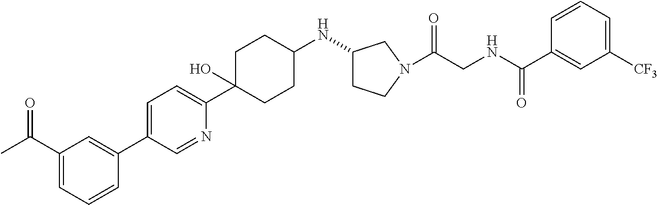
C1=C(C2=CC(C(C)=O)=CC=C2)C=NC(C2(O)CCC(NC3CCN(C(CNC(C4=CC([CF3])=CC=C4)=O)=O)C3)CC2)=C1
